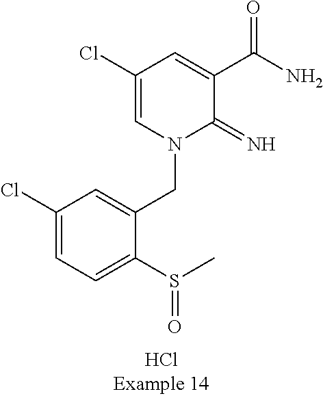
C1(Cl)=CC=C(S(C)=O)C(CN2C(=N)C(C(N)=O)=CC(Cl)=C2)=C1
